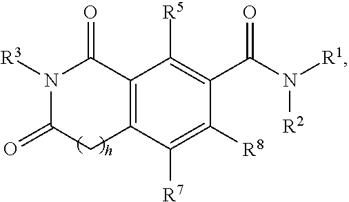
C12=C(C([R7])=C([R8])C(C(N([R2])[R1])=O)=C1[R5])CC(=O)N([R3])C2=O
